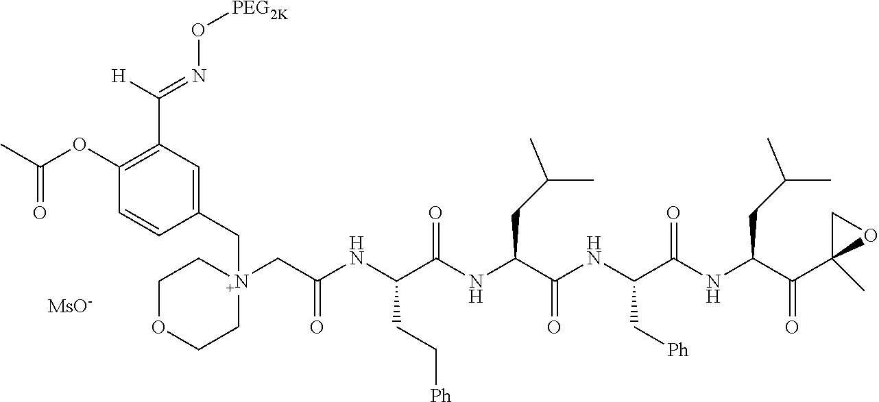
C(C1=C(OC(C)=O)C=CC(C[N+]2(CC(NC(C(NC(C(NC(C(NC(C(C3(C)OC3)=O)CC(C)C)=O)C[Ph])=O)CC(C)C)=O)CC[Ph])=O)CCOCC2)=C1)(=NO[PEG2K])[H].[MsO-]
